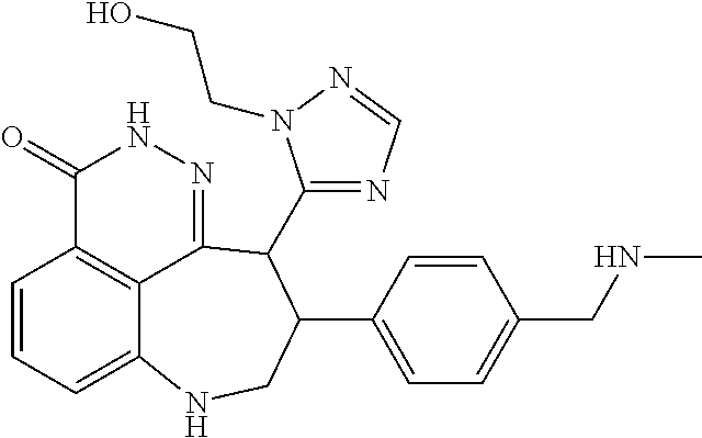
C1=CC=C2C3=C1C(=O)NN=C3C(C1=NC=NN1CCO)C(C1=CC=C(CNC)C=C1)CN2
